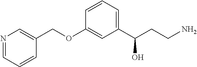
C1=CC=C(C(CCN)O)C=C1OCC1=CN=CC=C1
